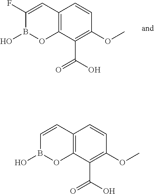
C12=C(C(C(=O)O)=C(OC)C=C1)OB(O)C(F)=C2.C12=C(C(C(=O)O)=C(OC)C=C1)OB(O)C=C2
